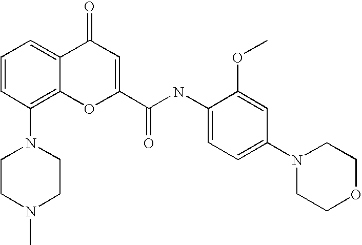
C1=CC(N2CCN(C)CC2)=C2C(=C1)C(=O)C=C(C(NC1=CC=C(N3CCOCC3)C=C1OC)=O)O2
